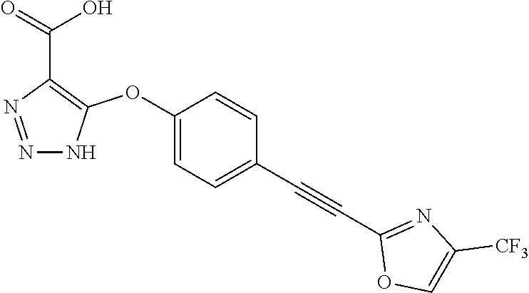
C1(OC2=C(C(=O)O)N=NN2)=CC=C(C#CC2=NC([CF3])=CO2)C=C1
